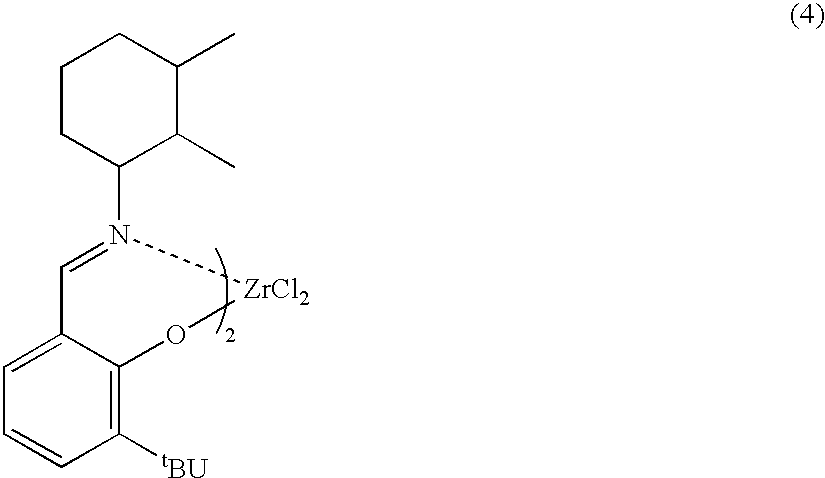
C1CC(N(=CC2=CC=CC([tBU])=C2OC)[ZrCl2])C(C)C(C)C1
